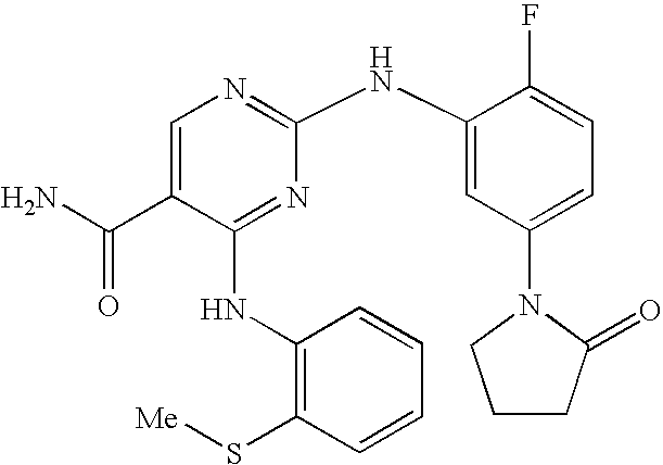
C1=C(C(N)=O)C(NC2=C(S[Me])C=CC=C2)=NC(NC2=CC(N3CCCC3=O)=CC=C2F)=N1
